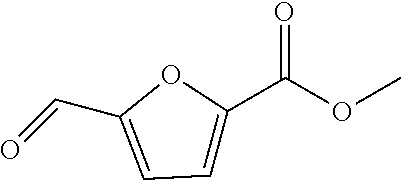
O=CC1=CC=C(C(=O)OC)O1
